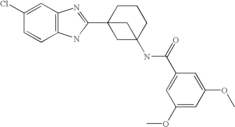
C1(Cl)=CC2=C(C=C1)NC(C13CC(NC(C4=CC(OC)=CC(OC)=C4)=O)(CCC1)C3)=N2
